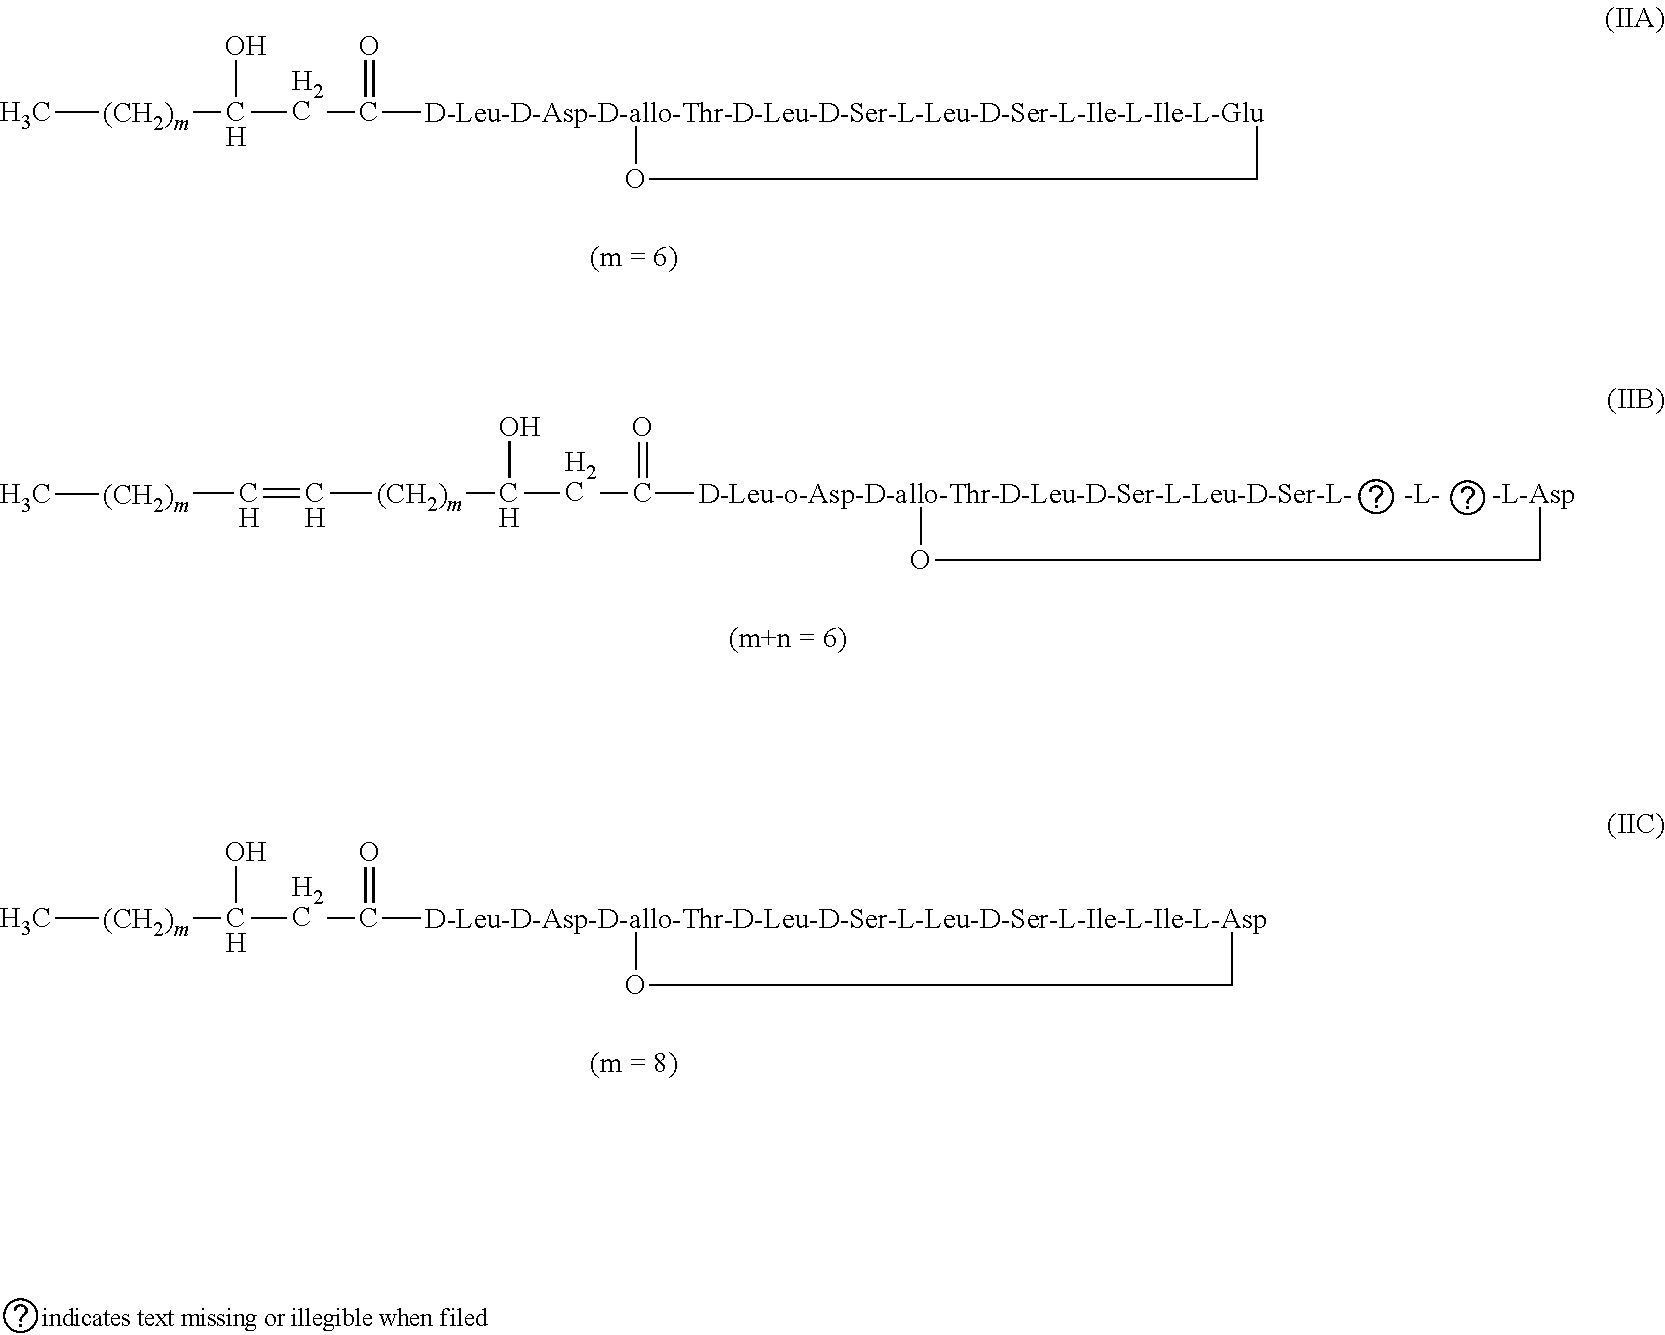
C[(CH2)m]C(CC([D-Leu-D-Asp-D-allo-Thr-D-Leu-D-Ser-L-Leu-D-Ser-L-Ile-L-Ile-L-Glu]1OC1)=O)O.C([(CH2)m]C(CC([D-Leu-o-Asp-D-allo-Thr-D-Leu-D-Ser-L-Leu-D-Ser-L-       -L-       -L-Asp]1OC1)=O)O)=C[(CH2)m]C.C[(CH2)m]C(CC([D-Leu-D-Asp-D-allo-Thr-D-Leu-D-Ser-L-Leu-D-Ser-L-Ile-L-Ile-L-Asp]1OC1)=O)O
